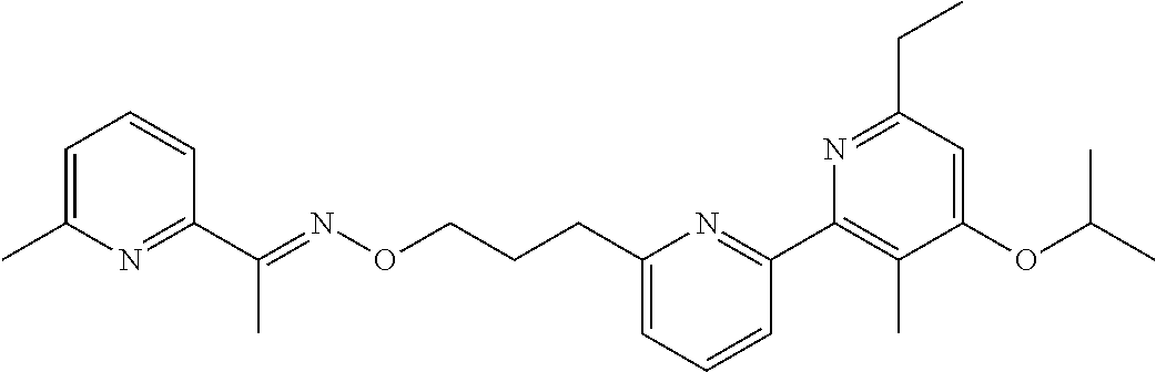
C1=C(C)N=C(C(=NOCCCC2=CC=CC(C3=C(C)C(OC(C)C)=CC(CC)=N3)=N2)C)C=C1
